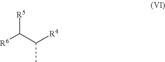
[R5]C(C([R4])C)[R6]
